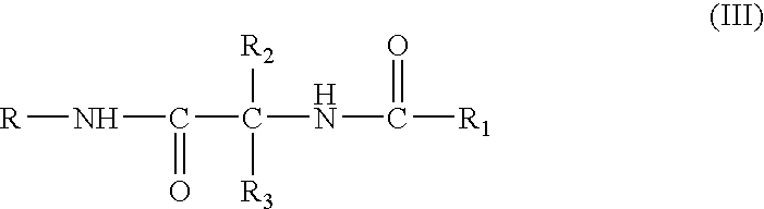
C(C(NC([R1])=O)([R3])[R2])(N[R])=O
